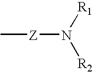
C[Z]N([R1])[R2]
